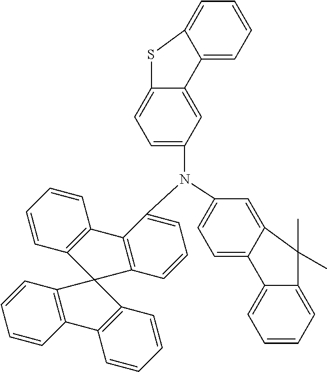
C12=CC=C(N(C3=CC=CC4=C3C3=C(C=CC=C3)C43C4=C(C=CC=C4)C4=C3C=CC=C4)C3=CC=C4C(=C3)C3=CC=CC=C3S4)C=C1C(C)(C)C1=CC=CC=C21
